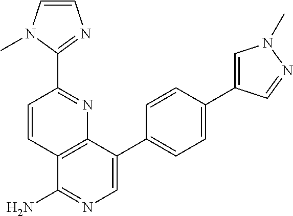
C1=CC(C2=NC=CN2C)=NC2=C1C(N)=NC=C2C1=CC=C(C2=CN(C)N=C2)C=C1
